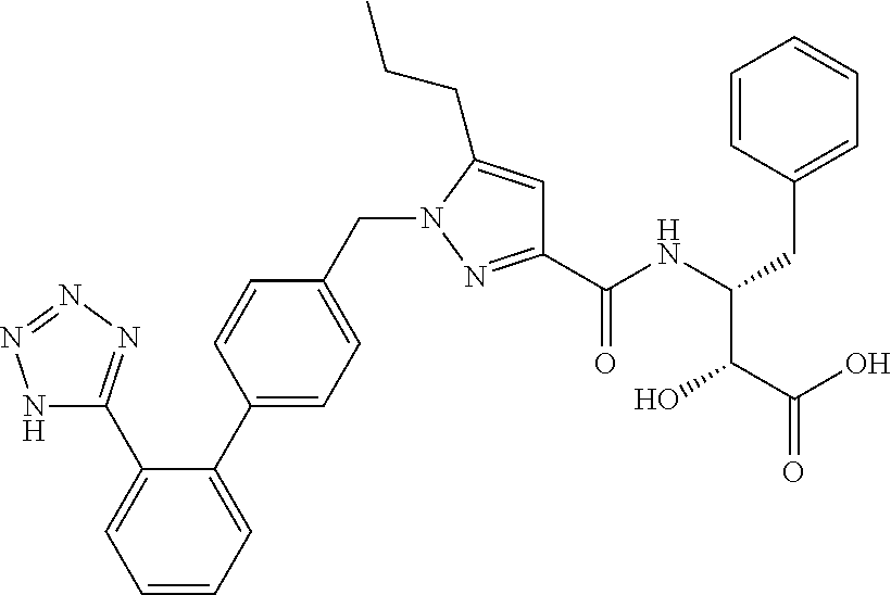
N1C(C2=CC=CC=C2C2=CC=C(CN3N=C(C(NC(CC4=CC=CC=C4)C(C(O)=O)O)=O)C=C3CCC)C=C2)=NN=N1
